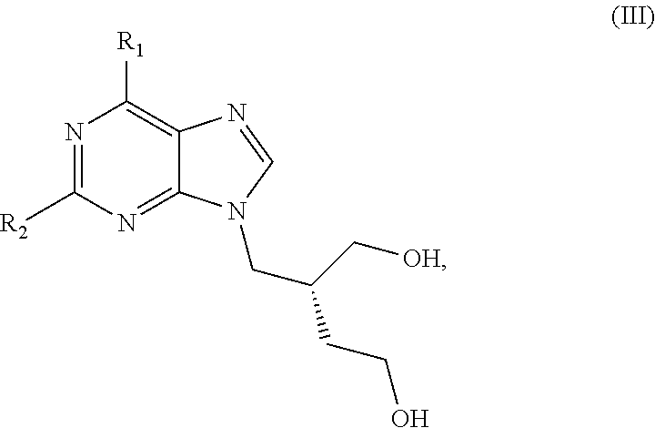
N1=C([R2])N=C2C(=C1[R1])N=CN2CC(C[OH])CCO
